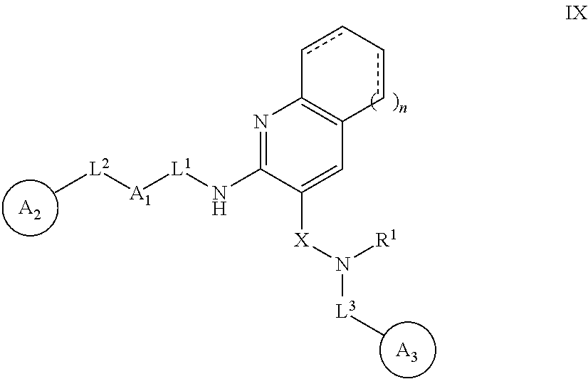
[A2].C[L2][A1][L1]NC1=NC2=C(C=C1[X]N([L3]C)[R1])cc-cc2.[A3]
